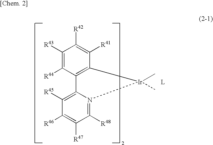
C1([R43])=C([R44])C2=C(C([R41])=C1[R42])[Ir](C)(C)N1=C([R48])C([R47])=C([R46])C([R45])=C21.[L]
